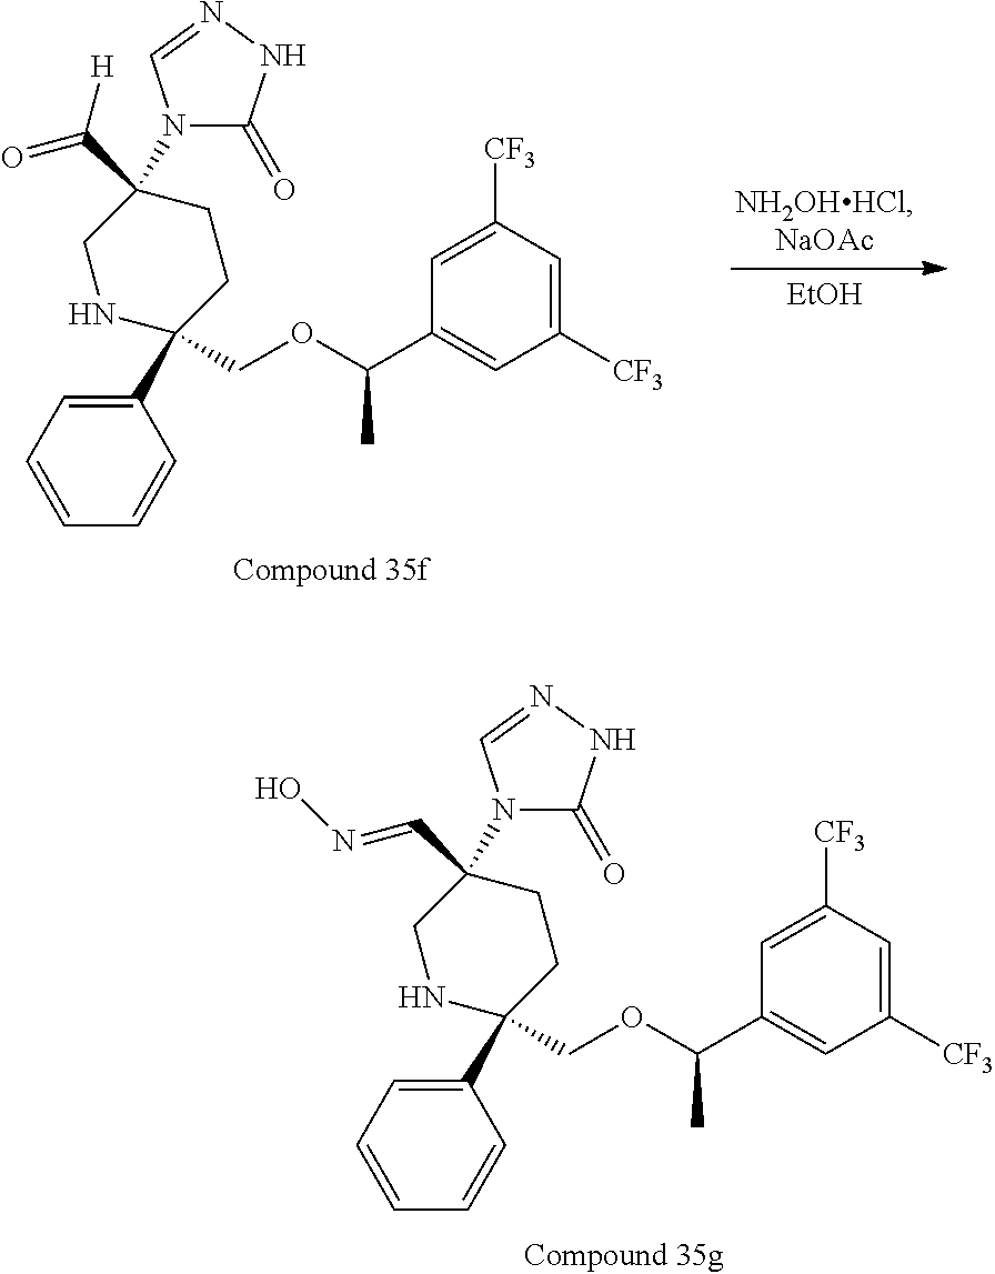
C1(C2(COC(C3=CC([CF3])=CC([CF3])=C3)C)CCC(C(=O)[H])(N3C(=O)NN=C3)CN2)=CC=CC=C1.[EtOH].C1(C2(COC(C3=CC([CF3])=CC([CF3])=C3)C)CCC(C=NO)(N3C(=O)NN=C3)CN2)=CC=CC=C1
